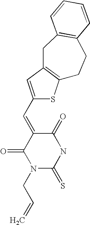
C(N1C(=S)NC(=O)C(=CC2=CC3=C(S2)CCC2=C(C3)C=CC=C2)C1=O)C=C
